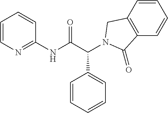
C1(NC(C(C2=CC=CC=C2)N2CC3=C(C=CC=C3)C2=O)=O)=NC=CC=C1
